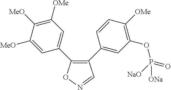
C1(C2=CC(OP(=O)([NaO])[ONa])=C([OMe])C=C2)=C(C2=CC([OMe])=C([MeO])C([MeO])=C2)ON=C1
